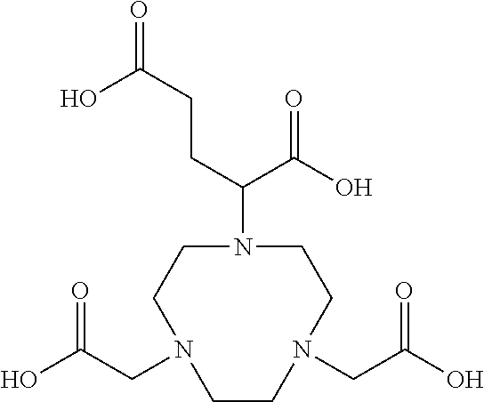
C1N(C(C(=O)O)CCC(=O)O)CCN(CC(O)=O)CCN(CC(O)=O)C1
